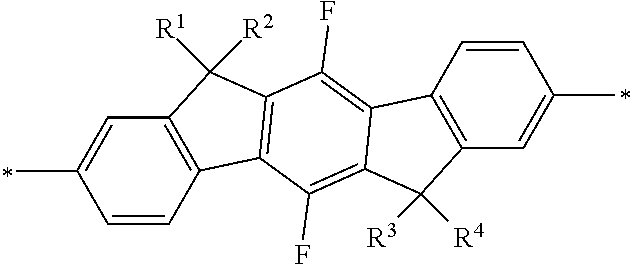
C1=CC2=C(C=C1C)C([R3])([R4])C1=C(F)C3=C(C(F)=C21)C([R1])([R2])C1=C3C=CC(C)=C1
